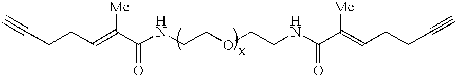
C(CC=C(C(NCCOCCNC(C(=CCCC#C)[Me])=O)=O)[Me])C#C
